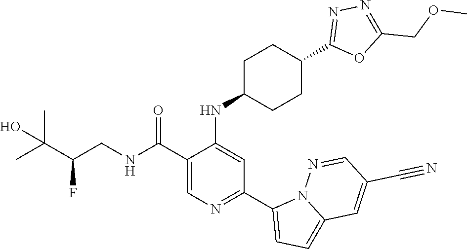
C1(C(NCC(C(C)(C)O)F)=O)=CN=C(C2=CC=C3N2N=CC(C#N)=C3)C=C1NC1CCC(C2=NN=C(COC)O2)CC1
